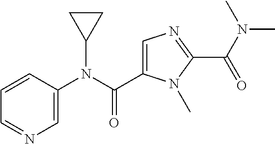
C1=C(C(N(C2=CN=CC=C2)C2CC2)=O)N(C)C(C(N(C)C)=O)=N1
